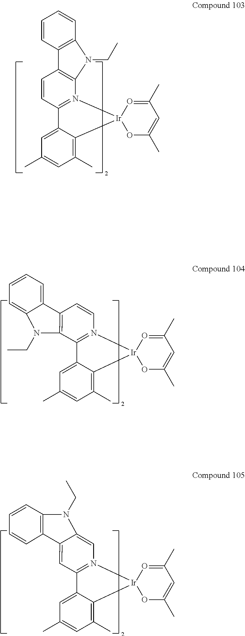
C12=N(C=CC3=C1N(CC)C1=CC=CC=C31)[Ir]1(C3=C(C)C=C(C)C=C23)OC(C)=CC(C)=O1.C1=CC2=C(N3=C1C1=CC(C)=CC(C)=C1[Ir]31OC(C)=CC(C)=O1)N(CC)C1=C2C=CC=C1.N1(CC)C2=CN3=C(C4=CC(C)=CC(C)=C4[Ir]34OC(C)=CC(C)=O4)C=C2C2=C1C=CC=C2
